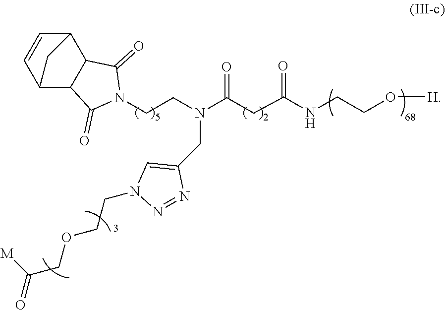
C12C3C=CC(C1C(=O)N(CCN(C(CC(NCCO[H])=O)=O)CC1=CN(CCOCC(=O)[M])N=N1)C2=O)C3
